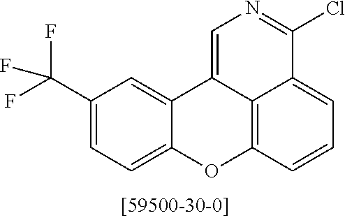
C12=CC(C(F)(F)F)=CC=C1OC1=C3C2=CN=C(Cl)C3=CC=C1
